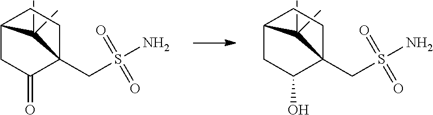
C1(C)(C)C2CC(=O)C1(CS(=O)(=O)N)CC2.C1(C)(C)C2CC(O)C1(CS(=O)(=O)N)CC2
